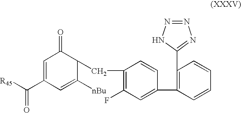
C1(C2=C(C3=NN=NN3)C=CC=C2)=CC(F)=C(CC2C(=O)C=C(C([R45])=O)C=C2[nBu])C=C1
